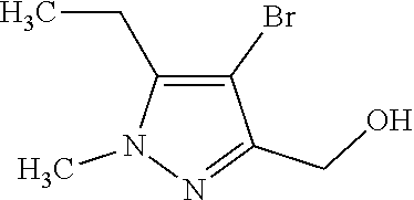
C1(Br)=C(CC)N(C)N=C1CO
